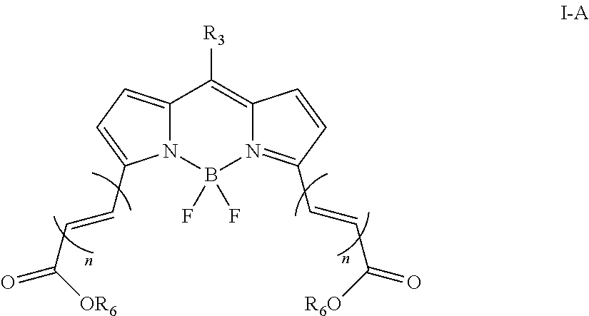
C12=C([R3])C3=CC=C(C=CC(=O)[OR6])N3B(F)(F)N1=C(C=CC(=O)[R6O])C=C2
